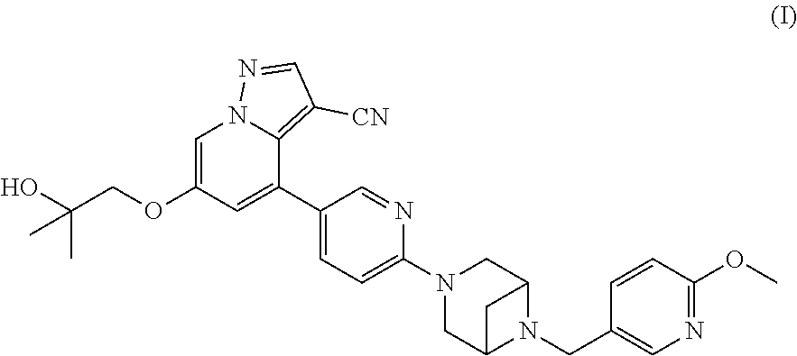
C1=C(OCC(O)(C)C)C=C(C2=CC=C(N3CC4N(CC5=CN=C(OC)C=C5)C(C3)C4)N=C2)C2=C([CN])C=NN12
